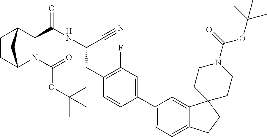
C1CC2N(C(=O)OC(C)(C)C)C(C(=O)NC(CC3=C(F)C=C(C4=CC=C5C(=C4)C4(CC5)CCN(C(OC(C)(C)C)=O)CC4)C=C3)C#N)C1C2
